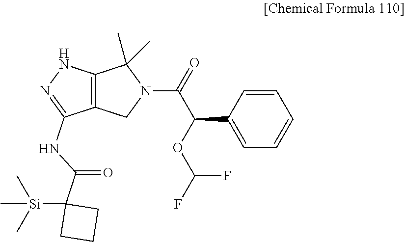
C1=C(C(OC(F)F)C(=O)N2C(C)(C)C3=C(C2)C(NC(C2([Si](C)(C)C)CCC2)=O)=NN3)C=CC=C1
